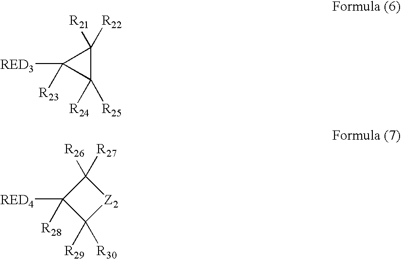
[RED3]C1([R23])C([R24])([R25])C1([R21])[R22].[RED4]C1([R28])C([R29])([R30])[Z2]C1([R26])[R27]
